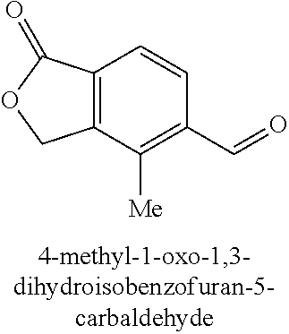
C12=C(C([Me])=C(C=O)C=C1)COC2=O
